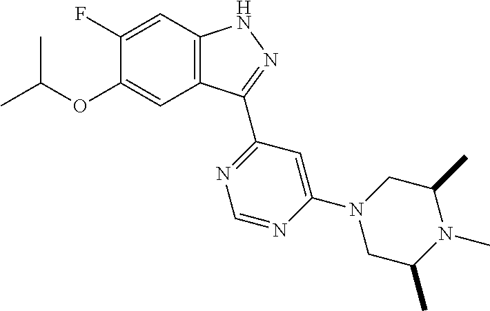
O(C1=CC2=C(C=C1F)NN=C2C1=NC=NC(N2CC(C)N(C)C(C)C2)=C1)C(C)C
